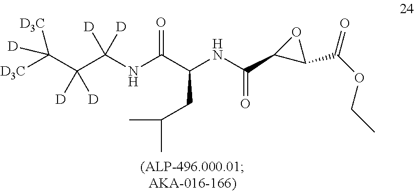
C(C(NC(C(NC(C1C(C(OCC)=O)O1)=O)CC(C)C)=O)([D])[D])(C([D3C])([D3C])[D])([D])[D]
